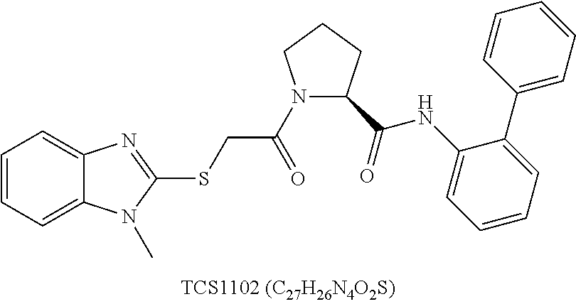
C1=CC=C2C(=C1)N=C(SCC(N1C(C(NC3=CC=CC=C3C3=CC=CC=C3)=O)CCC1)=O)N2C
